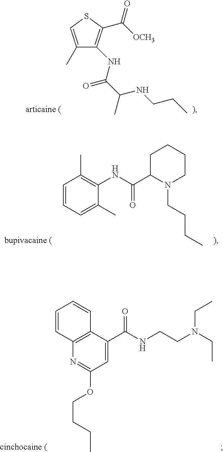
C1(C)=CSC(C([OCH3])=O)=C1NC(C(NCCC)C)=O.C1(C)=C(NC(C2N(CCCC)CCCC2)=O)C(C)=CC=C1.C12=C(C(C(NCCN(CC)CC)=O)=CC(OCCCC)=N1)C=CC=C2
